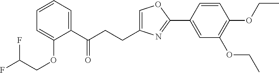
C1=C(CCC(C2=CC=CC=C2OCC(F)F)=O)N=C(C2=CC(OCC)=C(OCC)C=C2)O1
